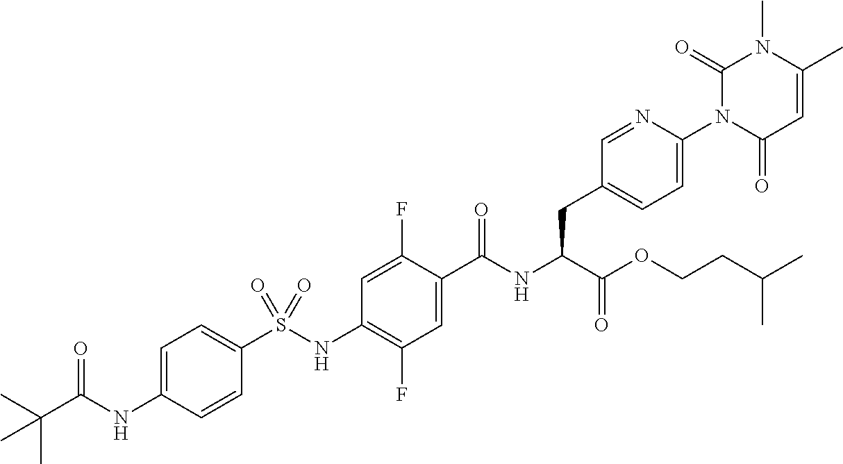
C1=CC(NC(C(C)(C)C)=O)=CC=C1S(NC1=C(F)C=C(C(NC(C(OCCC(C)C)=O)CC2=CC=C(N3C(=O)C=C(C)N(C)C3=O)N=C2)=O)C(F)=C1)(=O)=O
